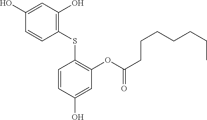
C1(SC2=C(OC(CCCCCCC)=O)C=C(O)C=C2)=C(O)C=C(O)C=C1
